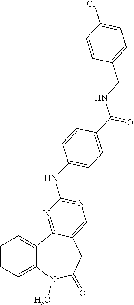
C1=CC=C2C(=C1)C1=NC(NC3=CC=C(C(=O)NCC4=CC=C(Cl)C=C4)C=C3)=NC=C1CC(=O)N2C
